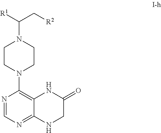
C1CN(C2=C3C(=NC=N2)NCC(=O)N3)CCN1C(C[R2])[R1]
